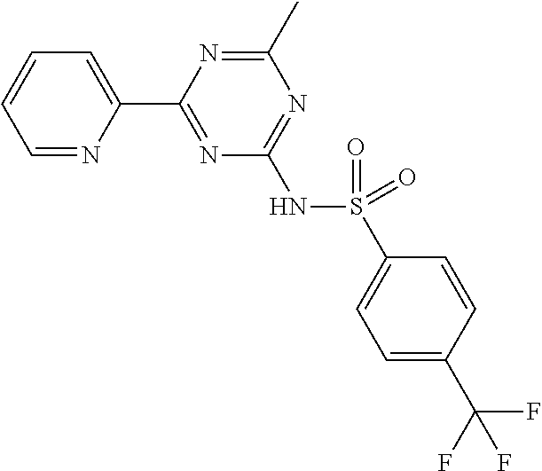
C1=NC(C2=NC(NS(=O)(C3=CC=C(C(F)(F)F)C=C3)=O)=NC(C)=N2)=CC=C1
